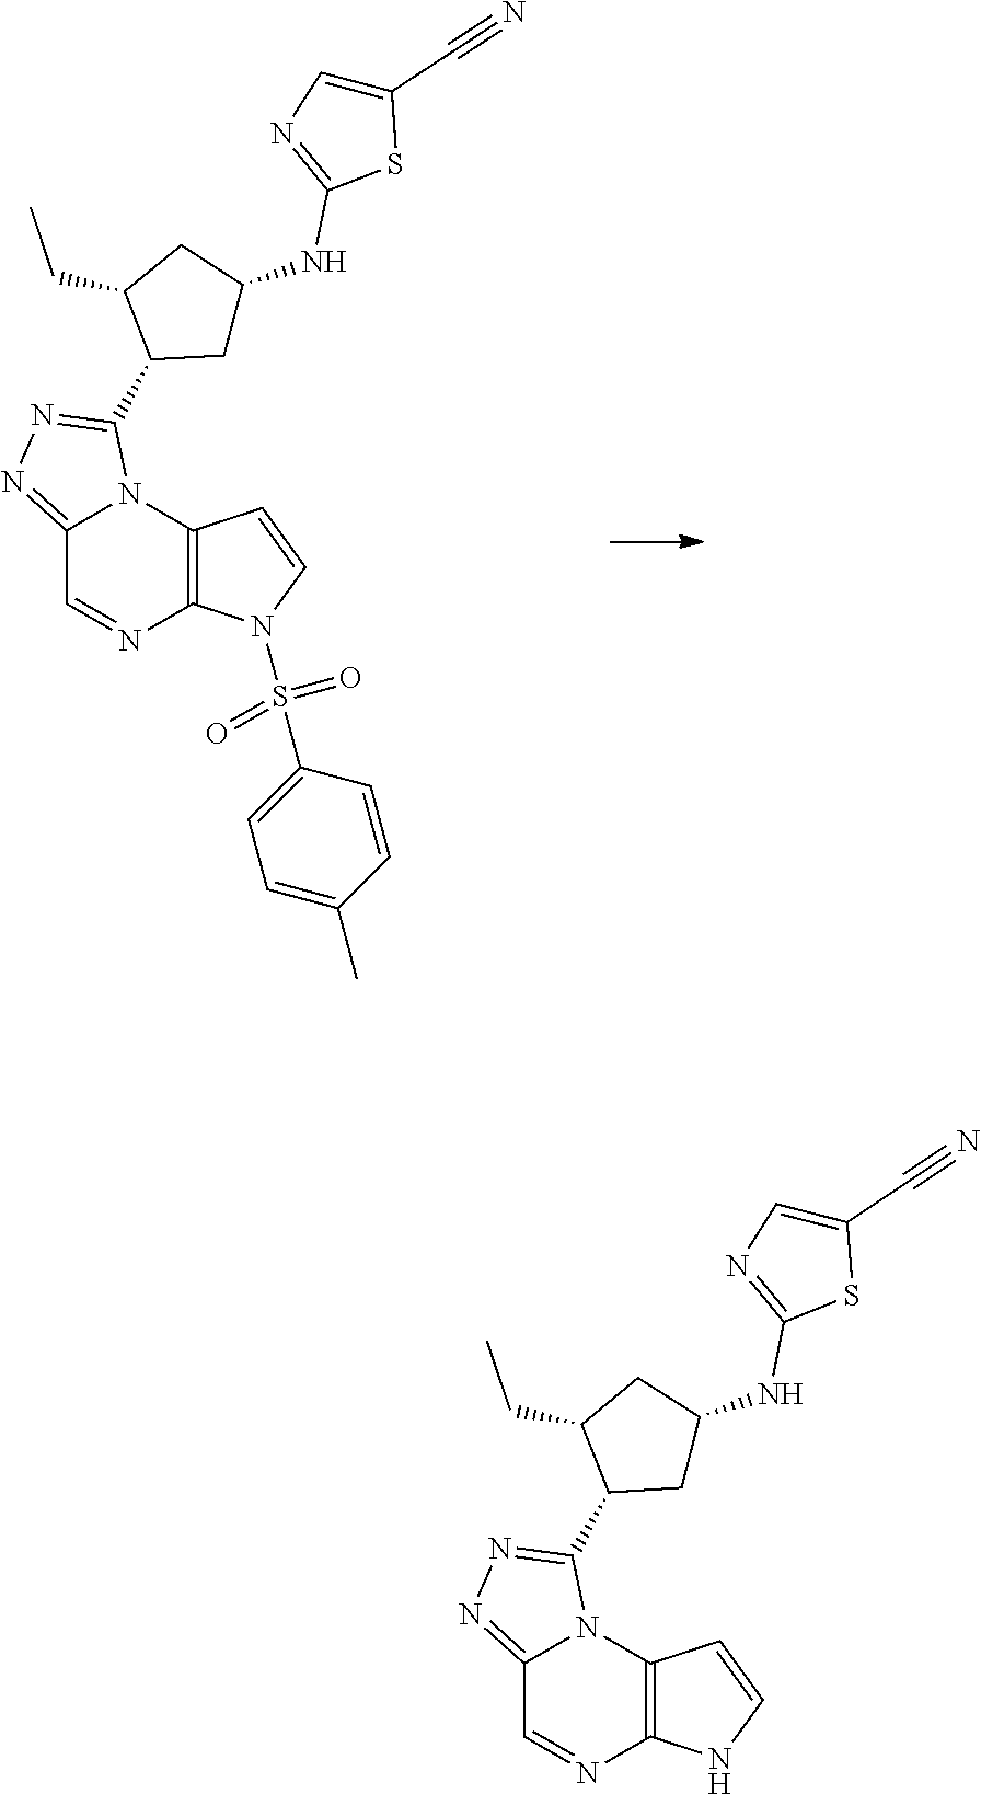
C12=NN=C(C3CC(NC4=NC=C(C#N)S4)CC3CC)N1C1=C(N=C2)N(S(C2=CC=C(C)C=C2)(=O)=O)C=C1.C12=NN=C(C3CC(NC4=NC=C(C#N)S4)CC3CC)N1C1=C(N=C2)NC=C1
